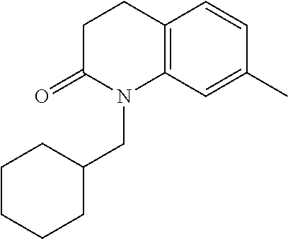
C1CC(=O)N(CC2CCCCC2)C2=C1C=CC(C)=C2
